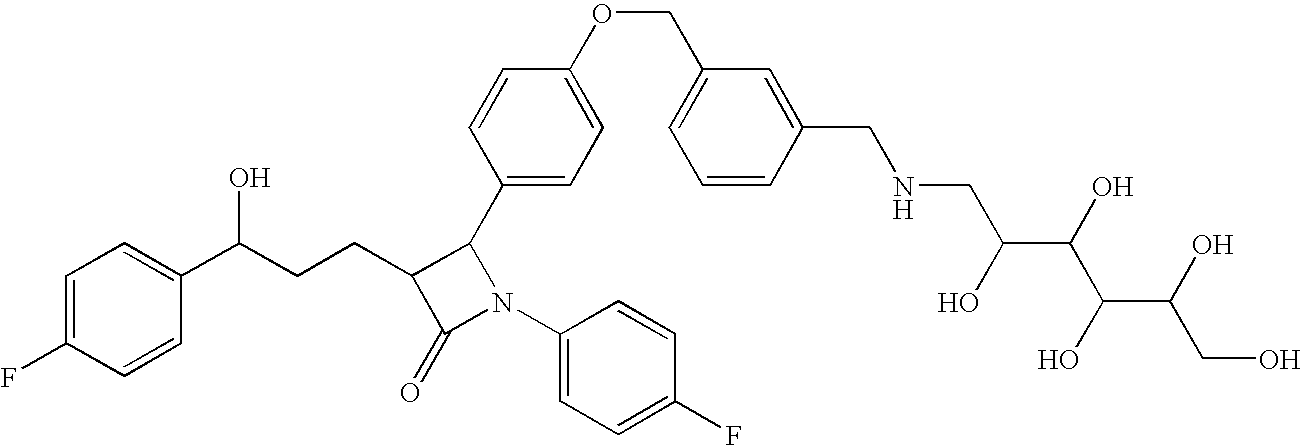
C1=C(F)C=CC(C(CCC2C(=O)N(C3=CC=C(F)C=C3)C2C2=CC=C(OCC3=CC=CC(CNCC(O)C(O)C(O)C(O)CO)=C3)C=C2)O)=C1
